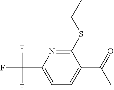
C1=C(C(F)(F)F)N=C(SCC)C(C(=O)C)=C1
